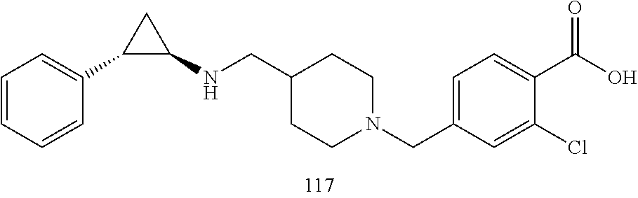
N(C1CC1C1=CC=CC=C1)CC1CCN(CC2=CC=C(C(O)=O)C(Cl)=C2)CC1
